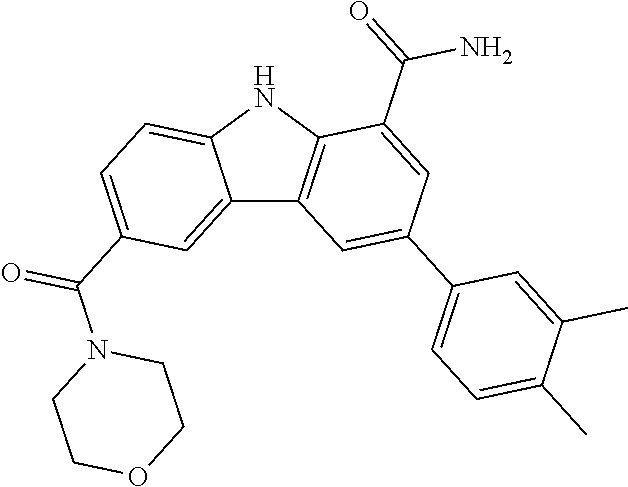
C12=CC(C(N3CCOCC3)=O)=CC=C1NC1=C2C=C(C2=CC=C(C)C(C)=C2)C=C1C(=O)N
